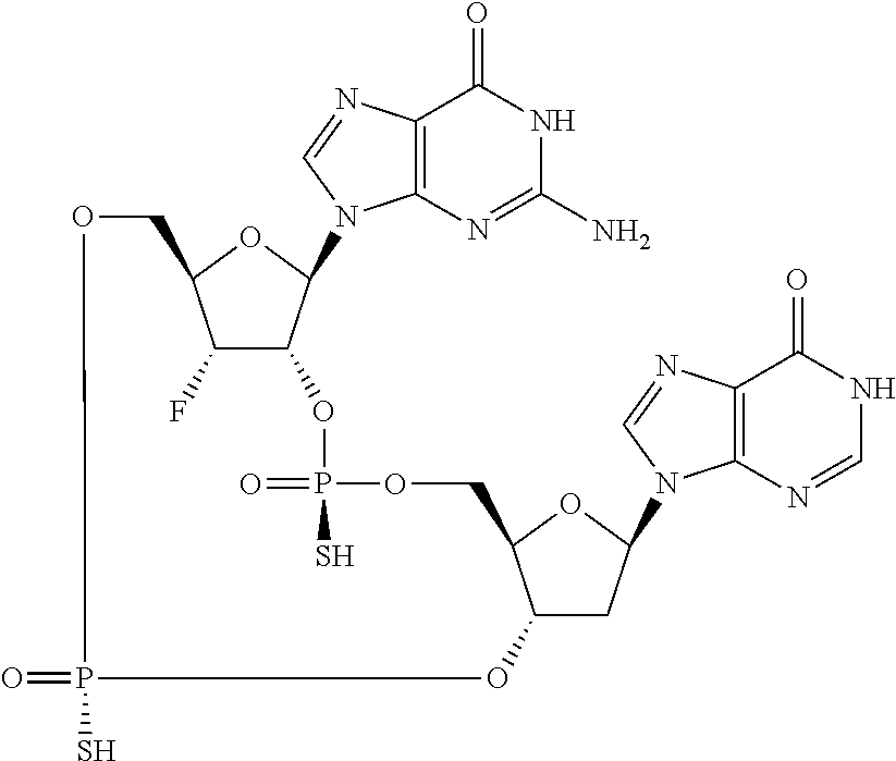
C12=C(N=CN1C1C3C(F)C(O1)COP(S)(=O)OC1CC(N4C5=C(C(=O)NC=N5)N=C4)OC1COP(=O)(S)O3)C(=O)NC(N)=N2
